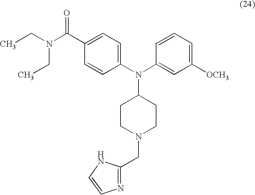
CCN(CC)C(C1=CC=C(N(C2=CC([OCH3])=CC=C2)C2CCN(CC3=NC=CN3)CC2)C=C1)=O
